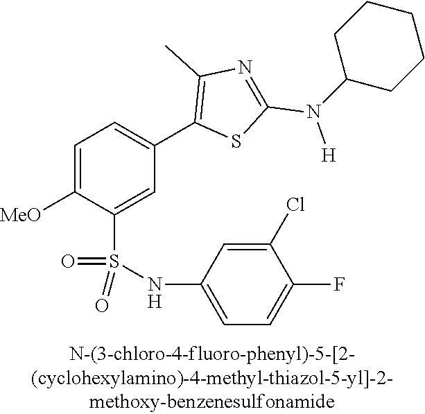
C1=C([MeO])C(S(NC2=CC=C(F)C(Cl)=C2)(=O)=O)=CC(C2=C(C)N=C(N([H])C3CCCCC3)S2)=C1
